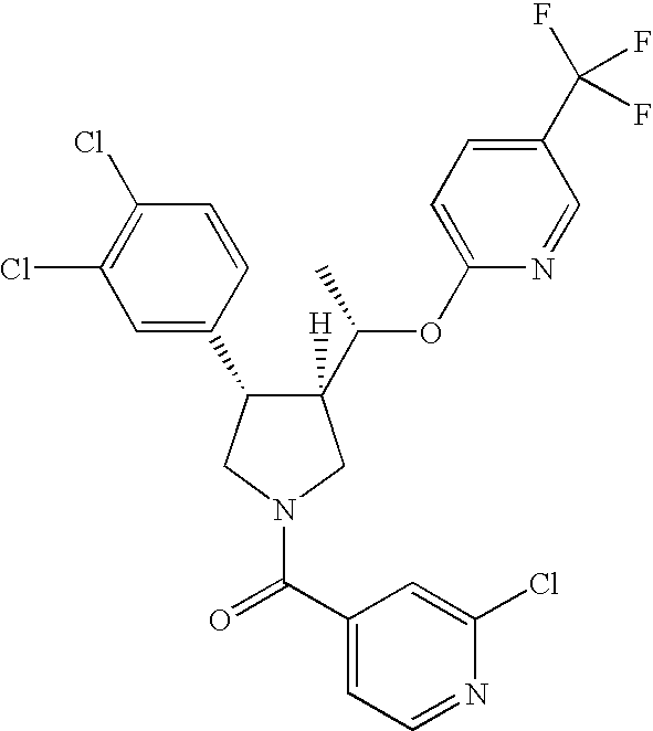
C1([H])(C(C)OC2=CC=C(C(F)(F)F)C=N2)C(C2=CC(Cl)=C(Cl)C=C2)CN(C(C2=CC=NC(Cl)=C2)=O)C1
